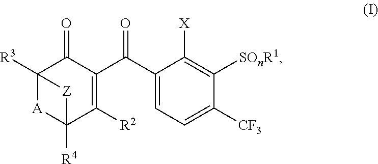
C12([R3])[A]C([R4])(C([R2])=C(C(C3=CC=C([CF3])C([SOnR1])=C3[X])=O)C1=O)[Z]2
